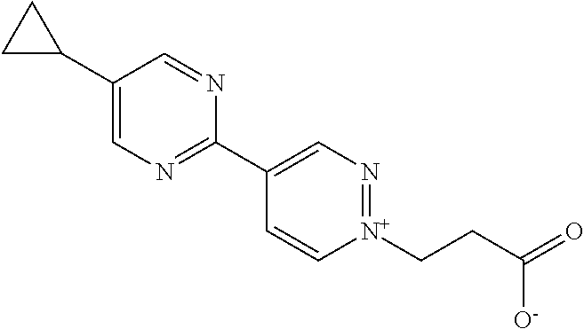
C1(C2CC2)=CN=C(C2=CN=[N+](CCC([O-])=O)C=C2)N=C1
